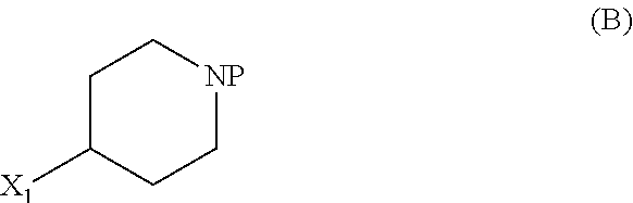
[X1]C1CC[NP]CC1
